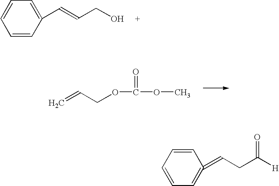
C1=CC(C=CCO)=CC=C1.C=CCOC(OC)=O.C1=CC=CC(=CCC([H])=O)=C1
